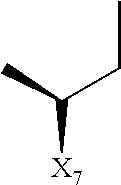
C(CC)(C)[X7]
